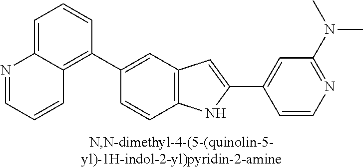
C1(C2=CC3=C(C=C2)NC(C2=CC(N(C)C)=NC=C2)=C3)=C2C(=CC=C1)N=CC=C2
